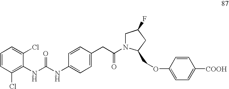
C1=CC(Cl)=C(NC(NC2=CC=C(CC(=O)N3CC(F)CC3COC3=CC=C([COOH])C=C3)C=C2)=O)C(Cl)=C1
